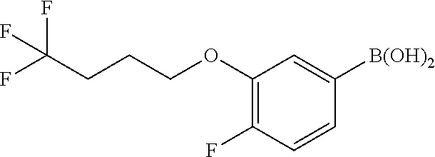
C1(OCCCC(F)(F)F)=C(F)C=CC([B(OH)2])=C1
